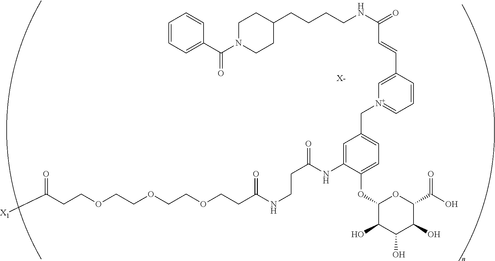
C(COCCOCCOCCC(NCCC(=O)NC1=CC(C[N+]2=CC=CC(C=CC(NCCCCC3CCN(C(C4=CC=CC=C4)=O)CC3)=O)=C2)=CC=C1OC1C(O)C(O)C(O)C(C(O)=O)O1)=O)C([X1])=O.[X-]
